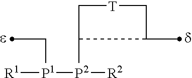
C1[T]CC(C)C1[P2]([R2])[P1]([R1])CC
